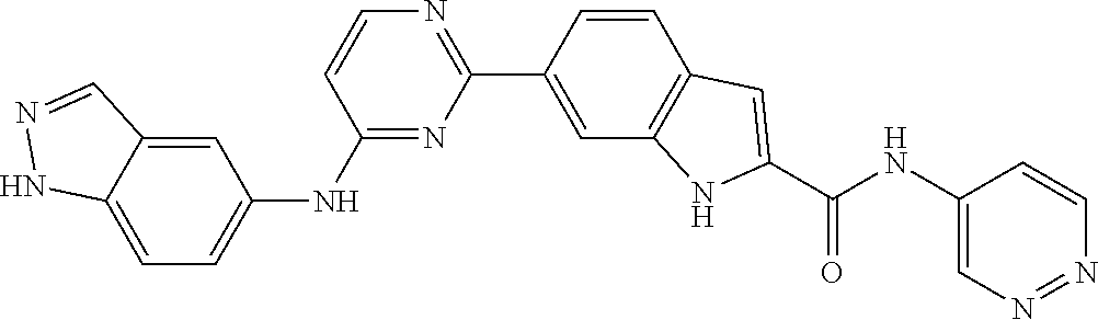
N1=NC=CC(NC(C2=CC3=C(N2)C=C(C2=NC=CC(NC4=CC=C5NN=CC5=C4)=N2)C=C3)=O)=C1
